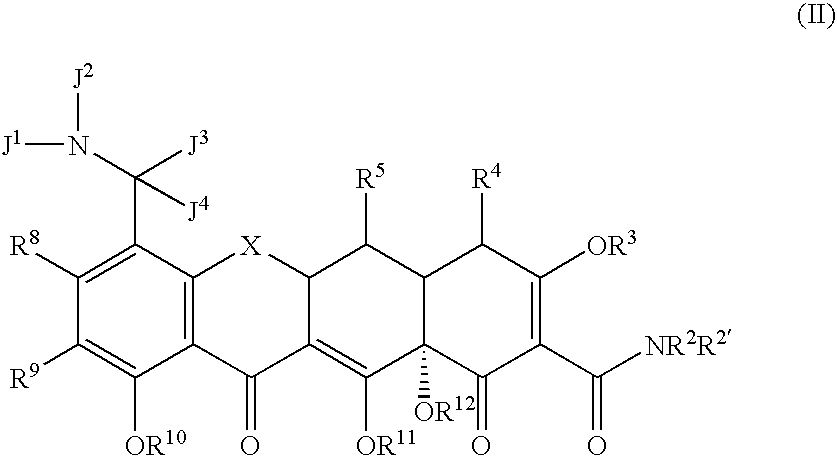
C1([R8])=C(C(N([J2])[J1])([J3])[J4])C2=C(C([OR10])=C1[R9])C(=O)C1=C([OR11])C3([OR12])C(C([R5])C1[X]2)C([R4])C([OR3])=C(C([NR2R2])=O)C3=O
